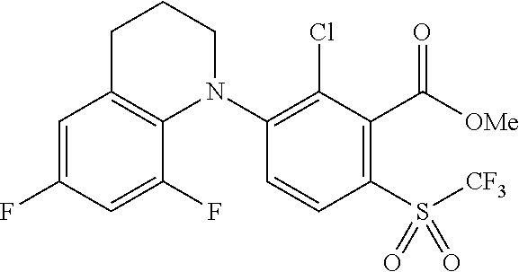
C1=C(F)C=C(F)C2=C1CCCN2C1=C(Cl)C(C([OMe])=O)=C(S([CF3])(=O)=O)C=C1
